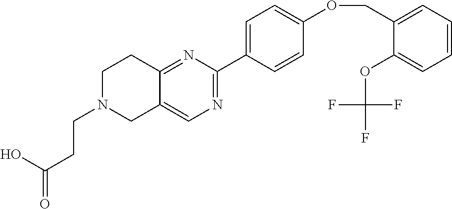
OC(=O)CCN1CC2=CN=C(C3=CC=C(OCC4=CC=CC=C4OC(F)(F)F)C=C3)N=C2CC1
